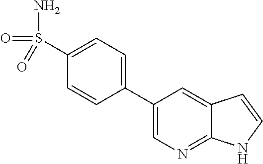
C1(C2=CN=C3C(=C2)C=CN3)=CC=C(S(=O)(N)=O)C=C1
